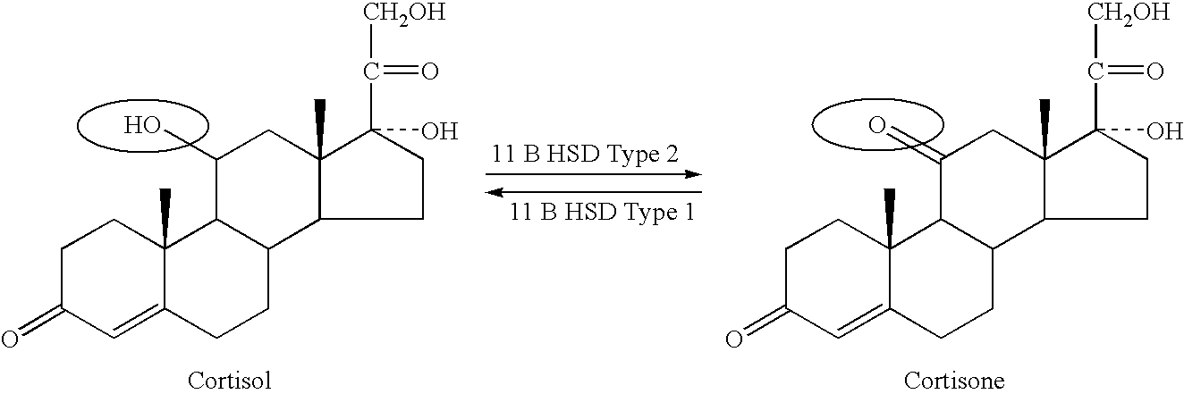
C1C(=O)C=C2C(C)(C1)C1C(CC2)C2C(C)(CC1O)C(C([CH2OH])=O)(O)CC2.C1C(=O)C=C2C(C)(C1)C1C(CC2)C2C(C)(CC1=O)C(C([CH2OH])=O)(O)CC2
